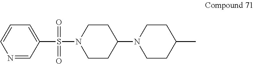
N1=CC(S(N2CCC(N3CCC(C)CC3)CC2)(=O)=O)=CC=C1
